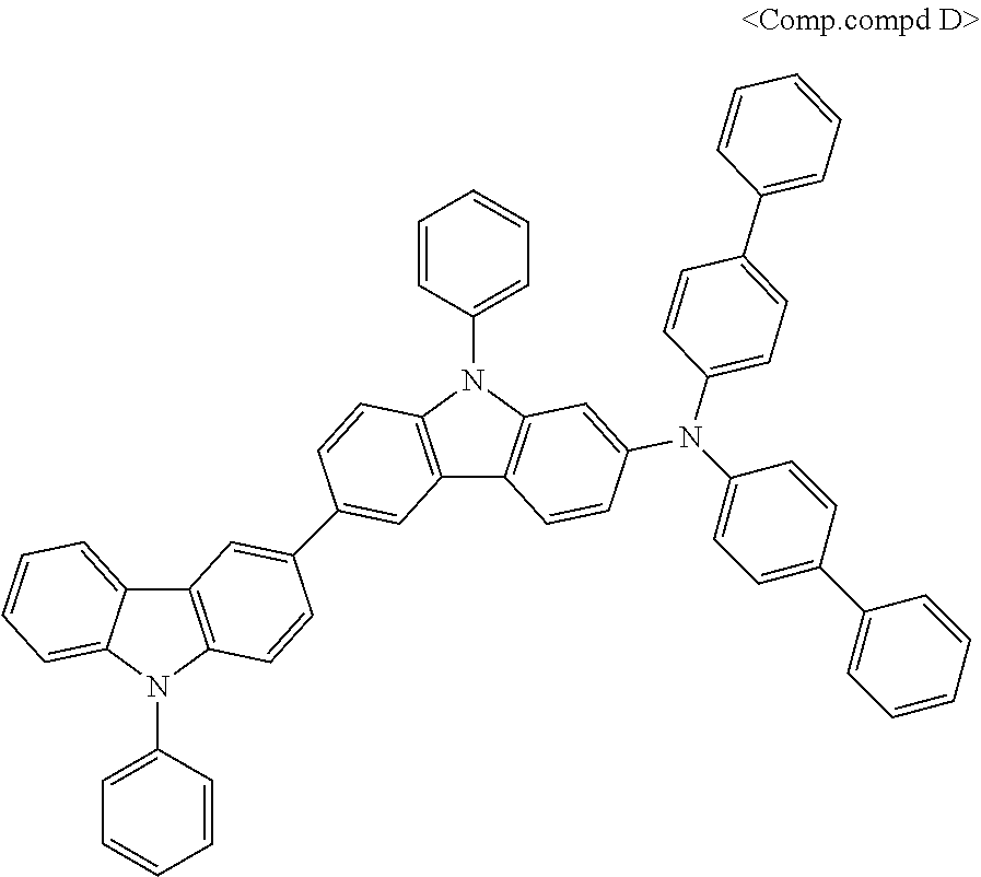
C12=C(N(C3=CC=CC=C3)C3=CC=CC=C13)C=CC(C1=CC3=C(N(C4=CC=CC=C4)C4=C3C=CC(N(C3=CC=C(C5=CC=CC=C5)C=C3)C3=CC=C(C5=CC=CC=C5)C=C3)=C4)C=C1)=C2
